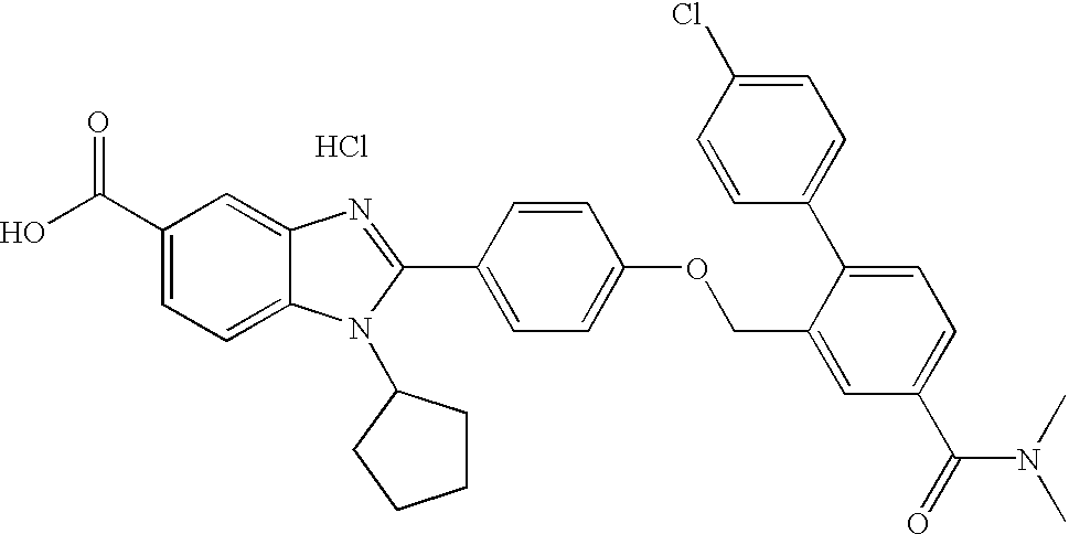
OC(C1=CC=C2C(=C1)N=C(C1=CC=C(OCC3=CC(C(=O)N(C)C)=CC=C3C3=CC=C(Cl)C=C3)C=C1)N2C1CCCC1)=O.Cl
